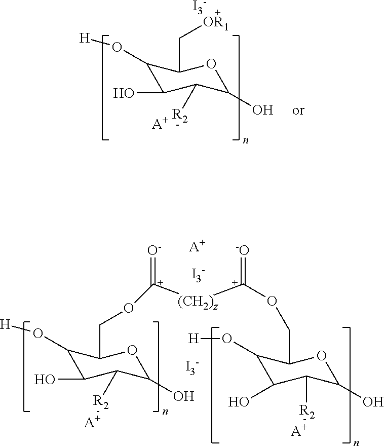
C1(O[H])C(O)C([R2])C(O)OC1CO[C+]([(CH2)z][C+](OCC1C(O[H])C(O)C([R2])C(O)O1)=[-O])=[O-].[A+].[I3-].[A+].[I3-].[A+].C1(O[H])C(O)C([R2])C(O)OC1C[OR1].[A+].[I3-]
